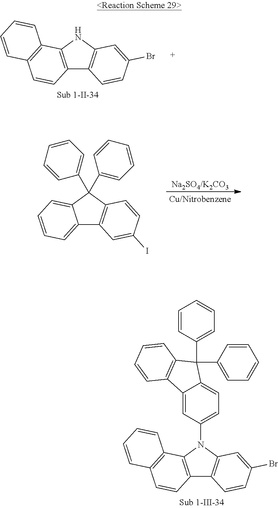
C12=C(NC3=C1C=CC(Br)=C3)C1=C(C=C2)C=CC=C1.C12=CC=CC=C1C(C1=CC=CC=C1)(C1=CC=CC=C1)C1=C2C=C(I)C=C1.C12=C(N(C3=CC=C4C(=C3)C3=C(C4(C4=CC=CC=C4)C4=CC=CC=C4)C=CC=C3)C3=C1C=CC(Br)=C3)C1=C(C=C2)C=CC=C1
